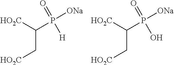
C(C[HO2C])([HO2C])P([ONa])(=O)[H].C(C[HO2C])([HO2C])P([ONa])(=O)O
